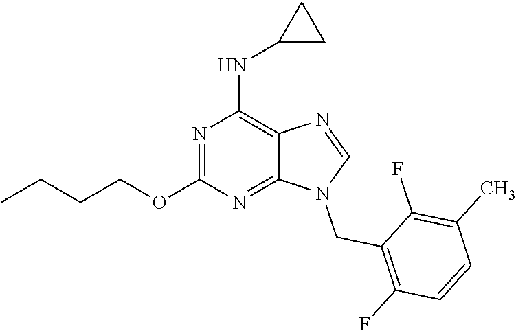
N1(CC2=C(F)C=CC(C)=C2F)C=NC2=C(NC3CC3)N=C(OCCCC)N=C12
